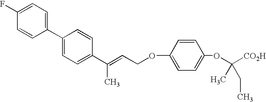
C1(F)=CC=C(C2=CC=C(C(C)=CCOC3=CC=C(OC([CO2H])(C)CC)C=C3)C=C2)C=C1
